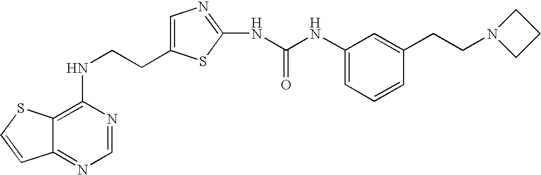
C(CNC1=C2C(=NC=N1)C=CS2)C1=CN=C(NC(=O)NC2=CC=CC(CCN3CCC3)=C2)S1
